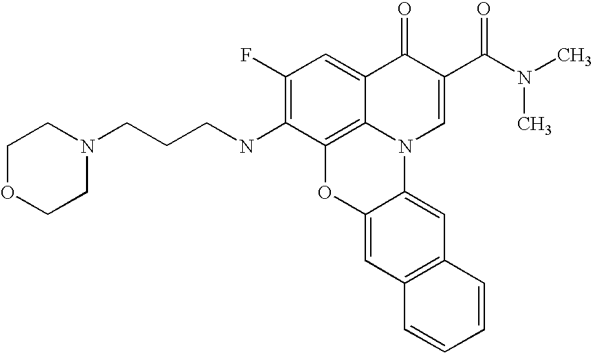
C1(F)=C(NCCCN2CCOCC2)C2=C3C(=C1)C(=O)C(C(N(C)C)=O)=CN3C1=CC3=C(C=C1O2)C=CC=C3
